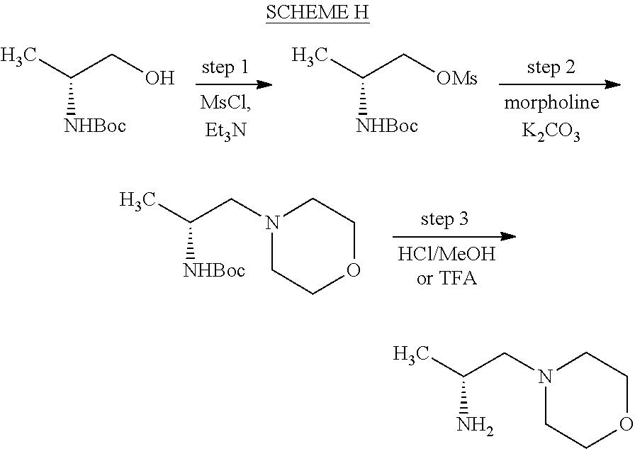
C(CO)([NHBoc])C.C(C[OMs])([NHBoc])C.C(CN1CCOCC1)([NHBoc])C.C(CN1CCOCC1)(N)C
